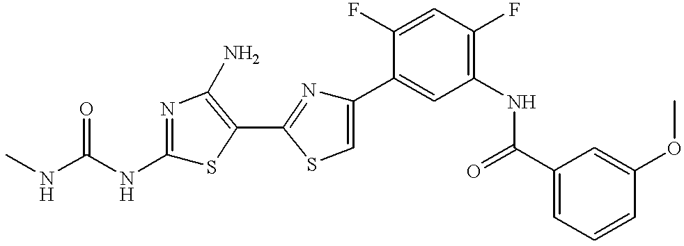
CNC(NC1=NC(N)=C(C2=NC(C3=CC(NC(C4=CC=CC(OC)=C4)=O)=C(F)C=C3F)=CS2)S1)=O
